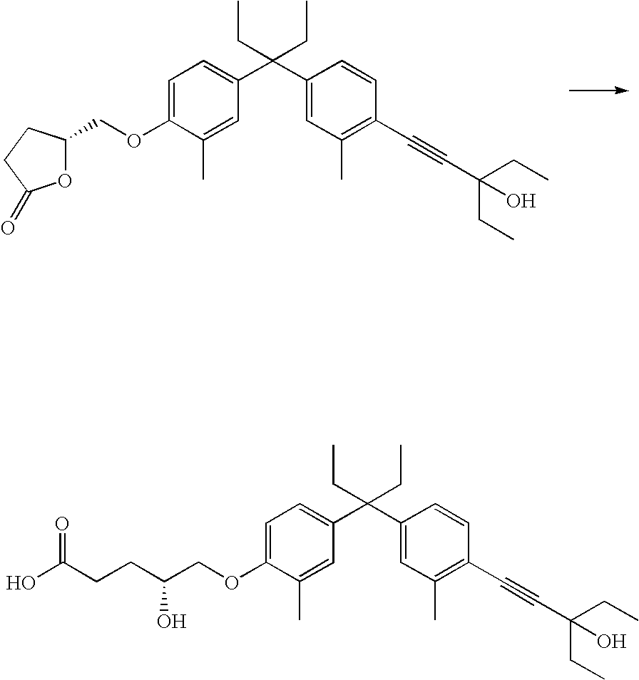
C1=C(OCC(O)CCC(O)=O)C(C)=CC(C(C2=CC(C)=C(C#CC(O)(CC)CC)C=C2)(CC)CC)=C1.C1=C(OCC2OC(=O)CC2)C(C)=CC(C(C2=CC(C)=C(C#CC(O)(CC)CC)C=C2)(CC)CC)=C1
